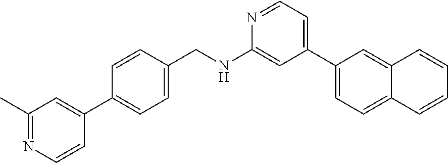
C1(C)=NC=CC(C2=CC=C(CNC3=CC(C4=CC=C5C(=C4)C=CC=C5)=CC=N3)C=C2)=C1
